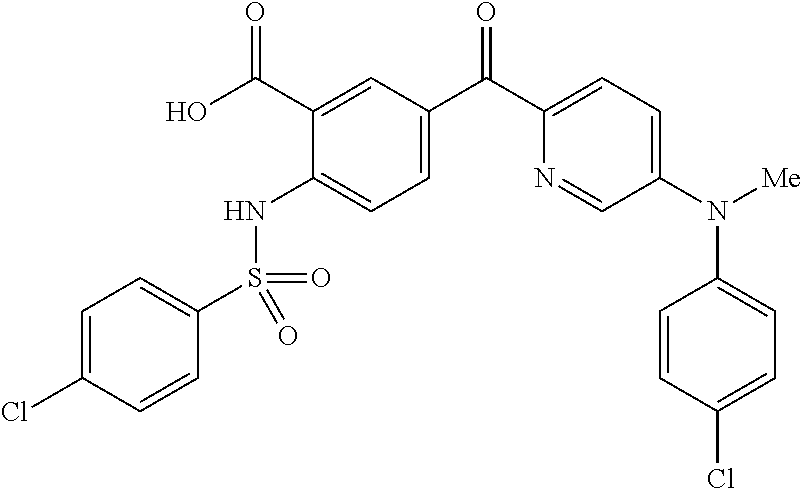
C1=C(Cl)C=CC(S(=O)(NC2=CC=C(C(C3=CC=C(N([Me])C4=CC=C(Cl)C=C4)C=N3)=O)C=C2C(O)=O)=O)=C1
